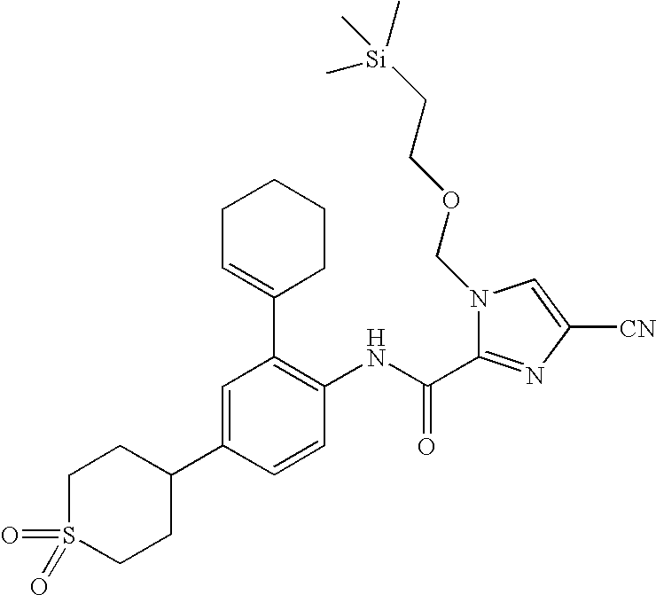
C1S(=O)(=O)CCC(C2=CC(C3=CCCCC3)=C(NC(=O)C3=NC([CN])=CN3COCC[Si](C)(C)C)C=C2)C1
